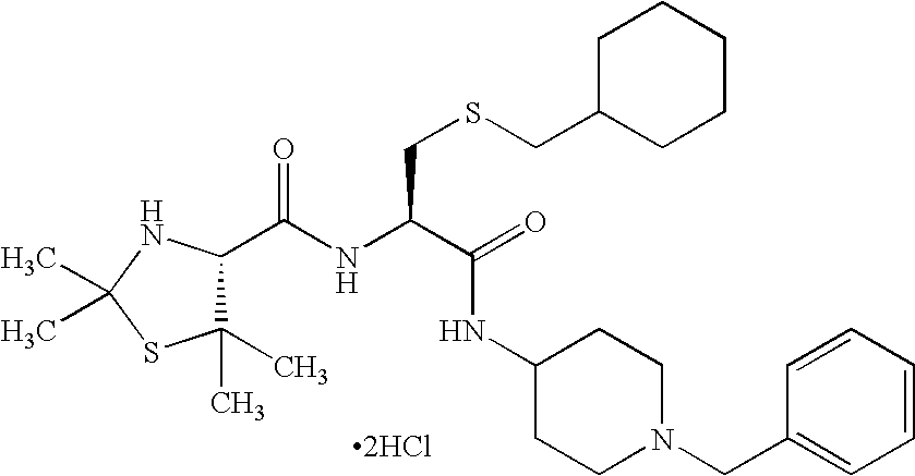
C1(C(NC(C(=O)NC2CCN(CC3=CC=CC=C3)CC2)CSCC2CCCCC2)=O)C(C)(C)SC(C)(C)N1.[2HCl]
